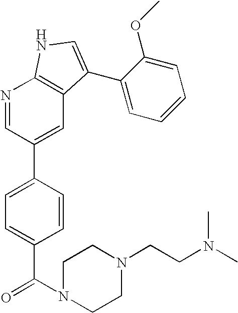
C1=CC(C2=CC3=C(N=C2)NC=C3C2=CC=CC=C2OC)=CC=C1C(=O)N1CCN(CCN(C)C)CC1
